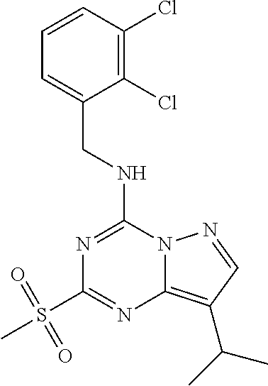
C1=CC(Cl)=C(Cl)C(CNC2=NC(S(C)(=O)=O)=NC3=C(C(C)C)C=NN23)=C1
